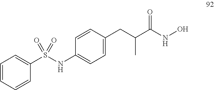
C1=CC=CC(S(NC2=CC=C(CC(C(NO)=O)C)C=C2)(=O)=O)=C1
